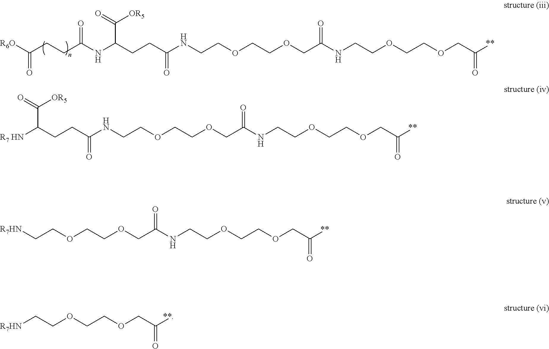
C(CCC(NC(CCC(NCCOCCOCC(NCCOCCOCC([**])=O)=O)=O)C(=O)[OR5])=O)([R6O])=O.C(CCC(NCCOCCOCC(NCCOCCOCC([**])=O)=O)=O)(C(=O)[OR5])[R7 HN].[R7HN]CCOCCOCC(NCCOCCOCC([**])=O)=O.[R7HN]CCOCCOCC([**])=O
